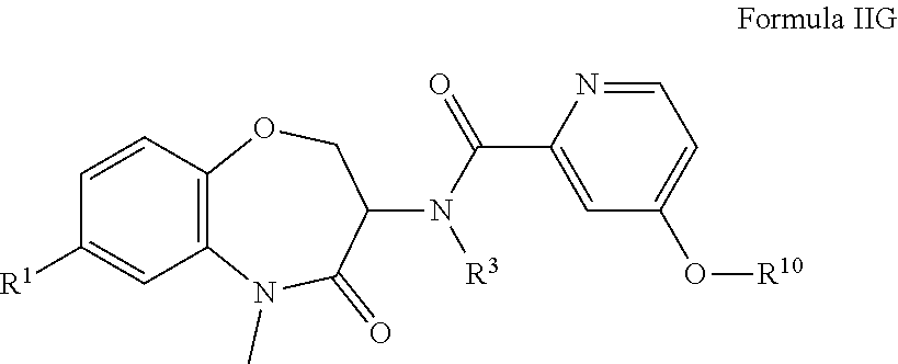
N(C(=O)C1=CC(O[R10])=CC=N1)(C1C(=O)N(C)C2=C(OC1)C=CC([R1])=C2)[R3]
